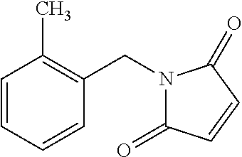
C(N1C(=O)C=CC1=O)C1=C(C)C=CC=C1
